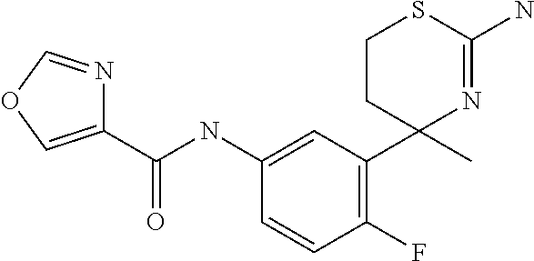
C1(NC(C2=COC=N2)=O)=CC(C2(C)N=C(N)SCC2)=C(F)C=C1
